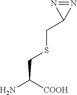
C(C1N=N1)SCC(N)[COOH]
